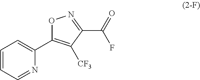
C1=CC=NC(C2=C([CF3])C(C(=O)F)=NO2)=C1
